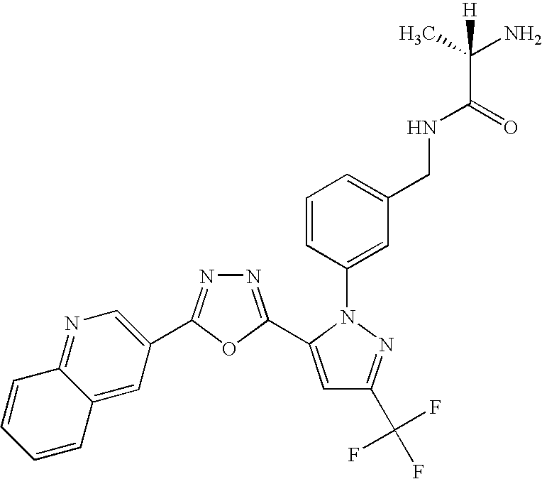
N1=C(C2=CC(C(F)(F)F)=NN2C2=CC(CNC(C(C)(N)[H])=O)=CC=C2)OC(C2=CN=C3C(=C2)C=CC=C3)=N1
